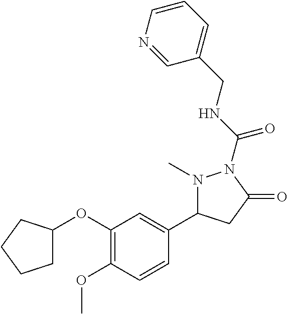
C1(OC2CCCC2)=C(OC)C=CC(C2N(C)N(C(=O)NCC3=CC=CN=C3)C(=O)C2)=C1
